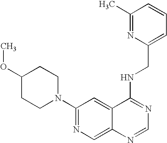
C1(OC)CCN(C2=NC=C3C(=C2)C(NCC2=CC=CC(C)=N2)=NC=N3)CC1
